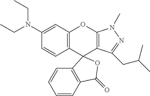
C1(N(CC)CC)=CC2=C(C=C1)C1(C3=C(O2)N(C)N=C3CC(C)C)C2=C(C=CC=C2)C(=O)O1
